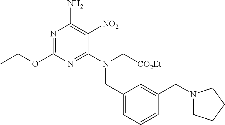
CCOC1=NC(N)=C([NO2])C(N(C[CO2Et])CC2=CC=CC(CN3CCCC3)=C2)=N1
